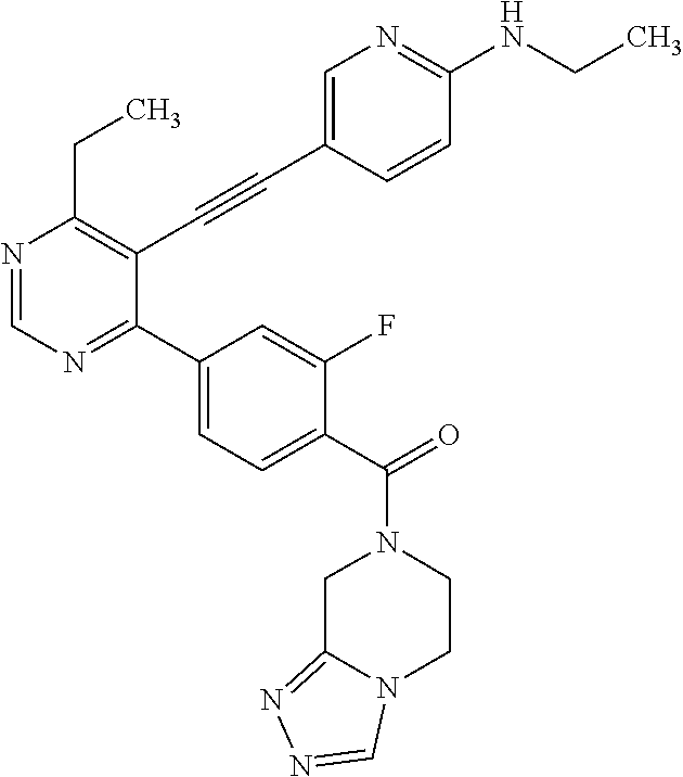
N1=CN=C(C2=CC=C(C(=O)N3CC4=NN=CN4CC3)C(F)=C2)C(C#CC2=CN=C(NCC)C=C2)=C1CC
